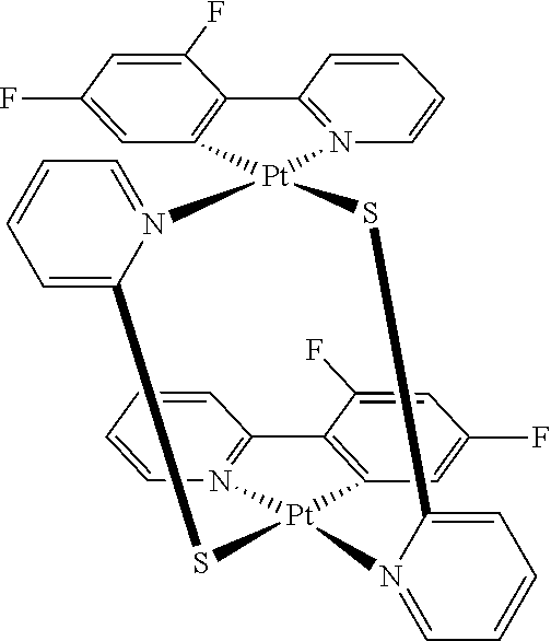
C12=C(C3=N(C=CC=C3)[Pt]13SC1=CC=CC=N1[Pt]1(C4=C(C(F)=CC(F)=C4)C4=N1C=CC=C4)SC1=CC=CC=N13)C(F)=CC(F)=C2
